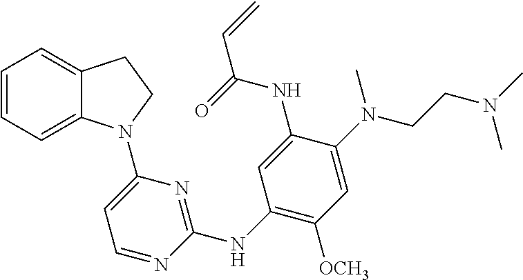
C1(NC2=NC(N3C4=CC=CC=C4CC3)=CC=N2)=C([OCH3])C=C(N(CCN(C)C)C)C(NC(=O)C=C)=C1
